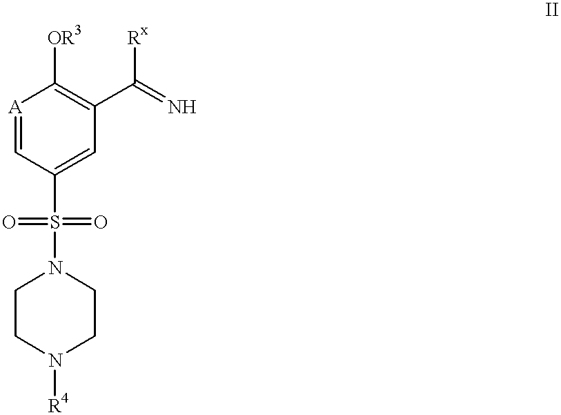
[A]1=CC(S(=O)(=O)N2CCN([R4])CC2)=CC(C(=N)[Rx])=C1[OR3]
